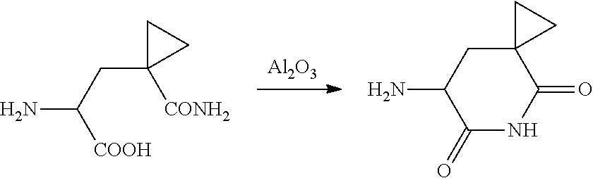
[Al2O3].C1(=O)C(N)CC2(C(=O)N1)CC2.[COOH]C(CC1([CONH2])CC1)N
